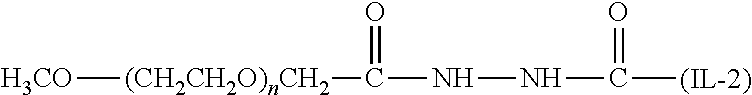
[H3CO][(CH2CH2O)nCH2]C(NNC(=O)[(IL-2)])=O
